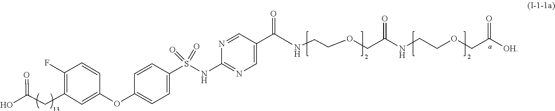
OC(CC1=C(F)C=CC(OC2=CC=C(S(NC3=NC=C(C(NCCOCC(NCCOCC([OH])=O)=O)=O)C=N3)(=O)=O)C=C2)=C1)=O
